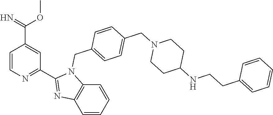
C1=CN=C(C2=NC3=C(N2CC2=CC=C(CN4CCC(NCCC5=CC=CC=C5)CC4)C=C2)C=CC=C3)C=C1C(=N)OC
